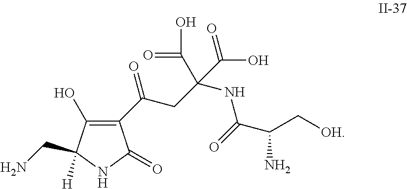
C1(C(CC(NC(=O)C(C[OH])N)(C(O)=O)C(=O)O)=O)=C(O)C(CN)([H])NC1=O
